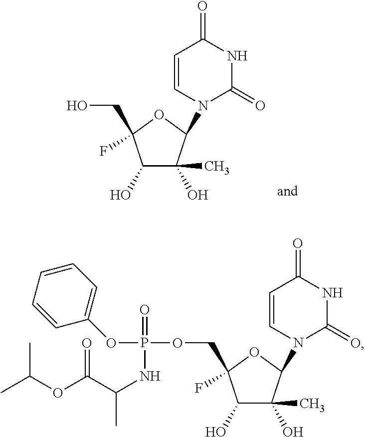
C1(O)C(C)(O)C(N2C=CC(=O)NC2=O)OC1(CO)F.C1(O)C(C)(O)C(N2C=CC(=O)NC2=O)OC1(COP(=O)(NC(C(=O)OC(C)C)C)OC1=CC=CC=C1)F
